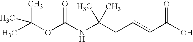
CC(OC(NC(CC=CC(O)=O)(C)C)=O)(C)C
